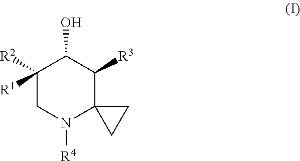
C1([R2])([R1])CN([R4])C2(C([R3])C1O)CC2
